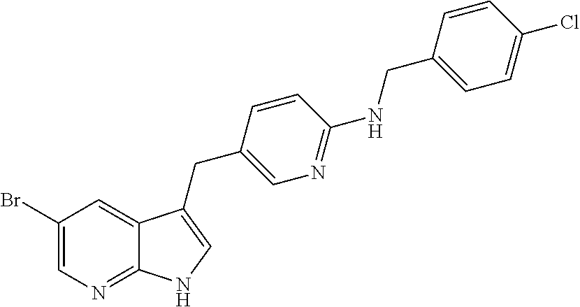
C1(Br)=CN=C2C(=C1)C(CC1=CN=C(NCC3=CC=C(Cl)C=C3)C=C1)=CN2
